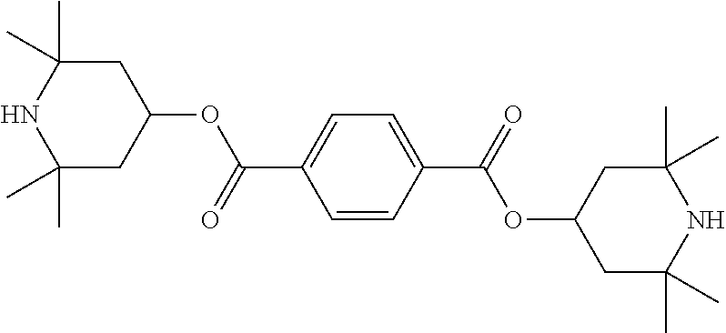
N1C(C)(C)CC(OC(C2=CC=C(C(=O)OC3CC(C)(C)NC(C)(C)C3)C=C2)=O)CC1(C)C
